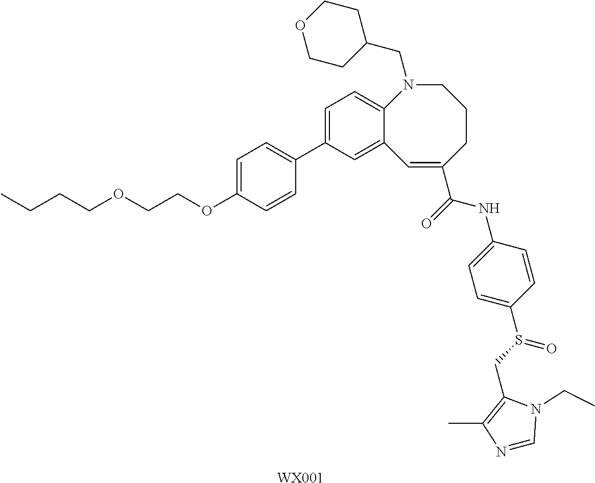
C1=C(C2=CC=C(OCCOCCCC)C=C2)C=C2C(=C1)N(CC1CCOCC1)CCCC(C(=O)NC1=CC=C(S(=O)CC3=C(C)N=CN3CC)C=C1)=C2.[WX001]
